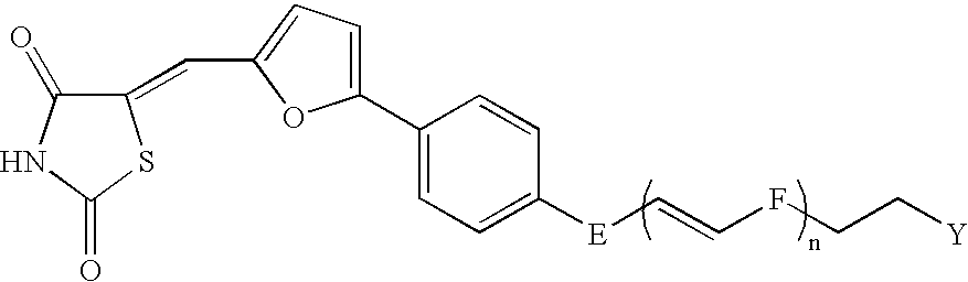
C1(=CC2=CC=C(C3=CC=C([E]C=CFCC[Y])C=C3)O2)C(=O)NC(=O)S1
